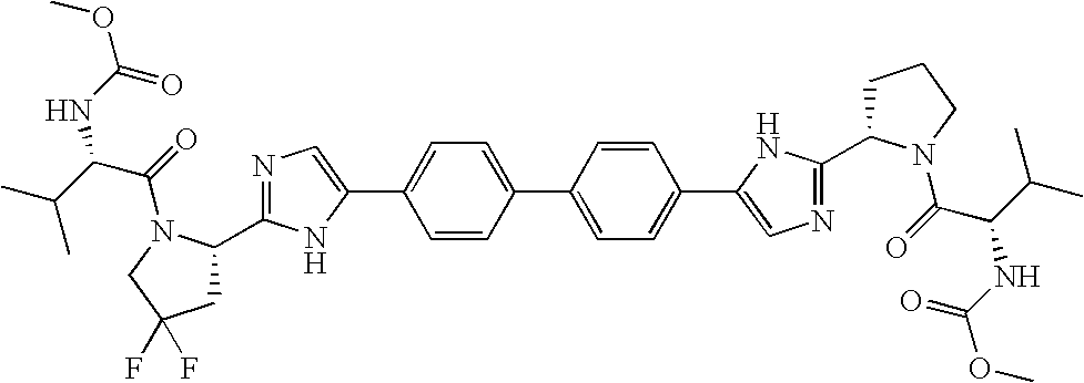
C1(C2=CN=C(C3CC(F)(F)CN3C(=O)C(C(C)C)NC(OC)=O)N2)=CC=C(C2=CC=C(C3=CN=C(C4CCCN4C(C(NC(=O)OC)C(C)C)=O)N3)C=C2)C=C1
